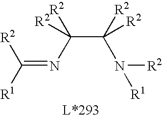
N(C(C(N=C([R1])[R2])([R2])[R2])([R2])[R2])([R2])[R1]
